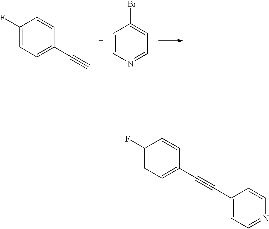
C1(F)=CC=C(C#CC2=CC=NC=C2)C=C1.C1(F)=CC=C(C#C)C=C1.C1=CN=CC=C1Br
